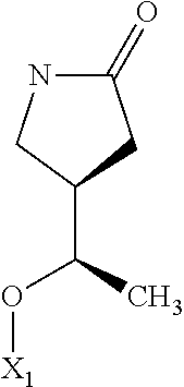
C1(=O)NCC(C(C)O[X1])C1
